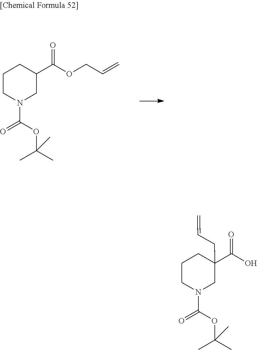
C1CN(C(=O)OC(C)(C)C)CC(C(OCC=C)=O)C1.O=C(N1CC(CC=C)(C(=O)O)CCC1)OC(C)(C)C
